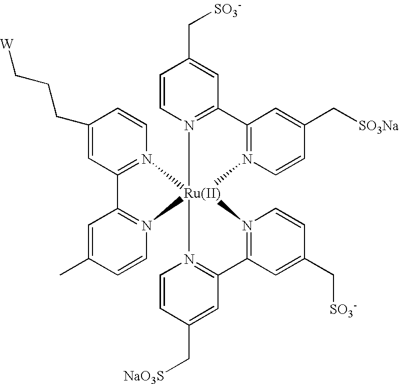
C1(CCC[W])=CC2=N(C=C1)[Ru]13(N4=C2C=C(C)C=C4)(N2=C(C=C(C[SO3Na])C=C2)C2=N1C=CC(C[SO3-])=C2)N1=C(C=C(C[SO3-])C=C1)C1=N3C=CC(C[NaO3S])=C1
